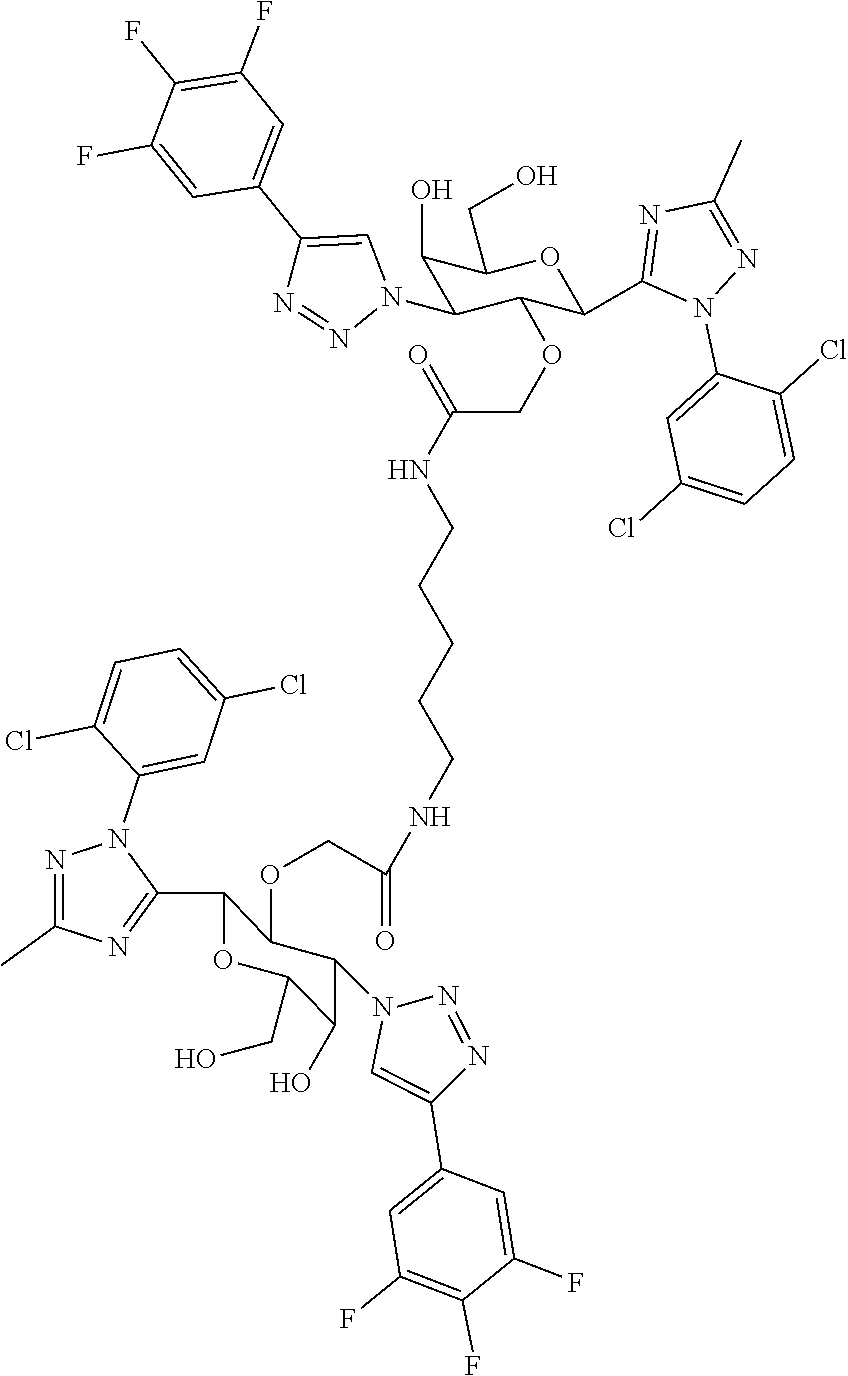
C(CNC(COC1C(C2=NC(C)=NN2C2=CC(Cl)=CC=C2Cl)OC(CO)C(O)C1N1C=C(C2=CC(F)=C(F)C(F)=C2)N=N1)=O)CCCNC(COC1C(C2=NC(C)=NN2C2=CC(Cl)=CC=C2Cl)OC(CO)C(O)C1N1C=C(C2=CC(F)=C(F)C(F)=C2)N=N1)=O
